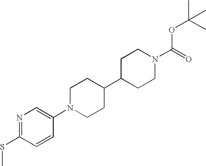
N1=C(SC)C=CC(N2CCC(C3CCN(C(=O)OC(C)(C)C)CC3)CC2)=C1
